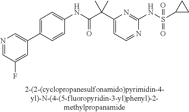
N1=CC=C(C(C(NC2=CC=C(C3=CN=CC(F)=C3)C=C2)=O)(C)C)N=C1NS(=O)(=O)C1CC1
